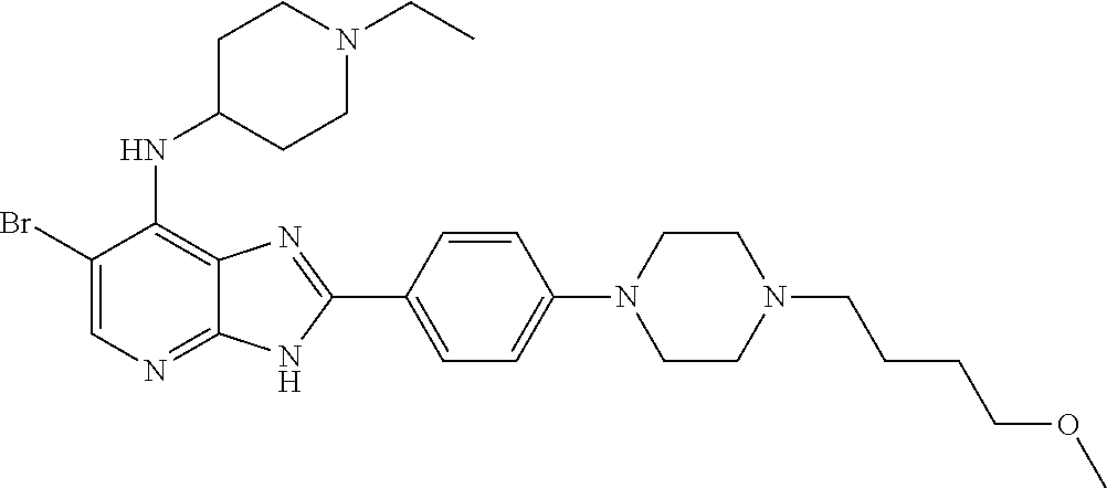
BrC1=CN=C2C(=C1NC1CCN(CC)CC1)N=C(C1=CC=C(N3CCN(CCCCOC)CC3)C=C1)N2
